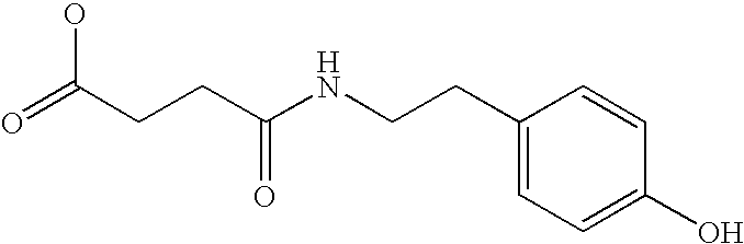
O=C(CCC(NCCC1=CC=C(O)C=C1)=O)O
